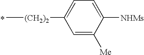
C[(CH2)2]C1=CC=C([NHMs])C([Me])=C1.*
